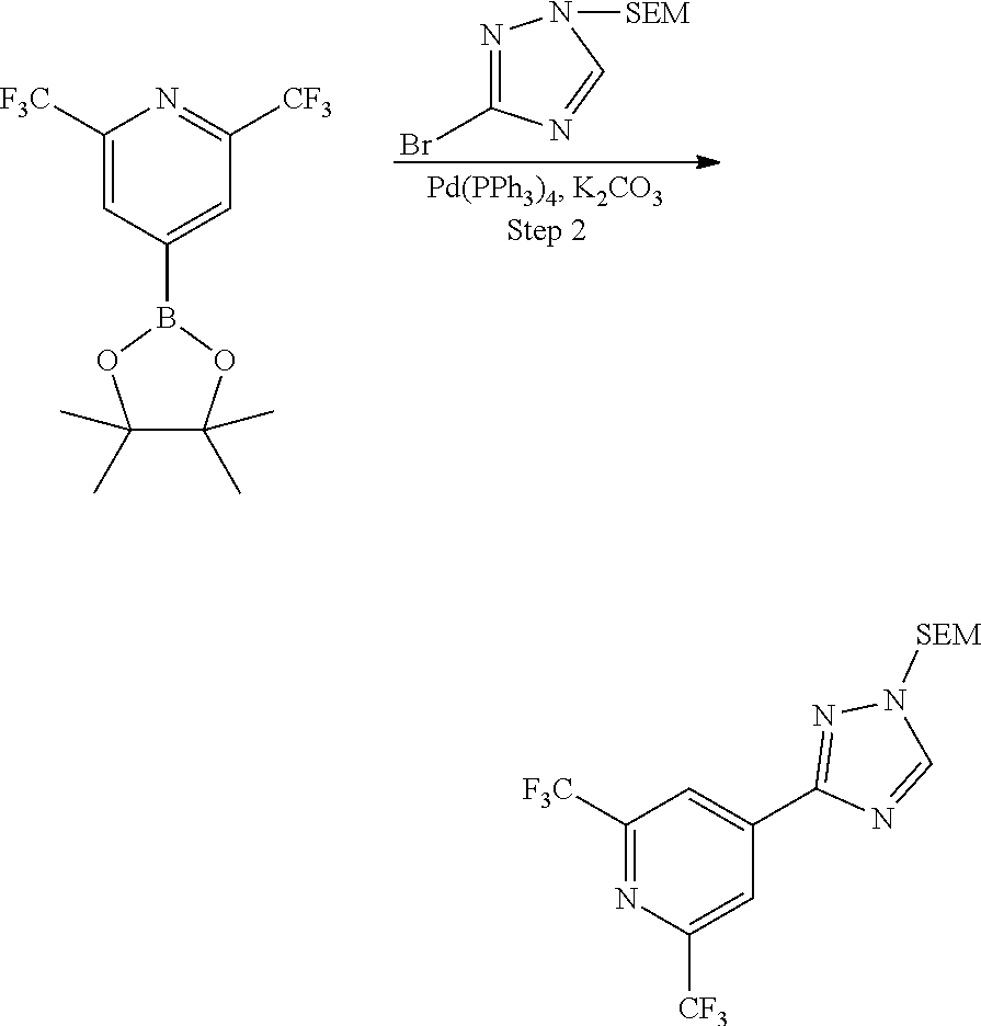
C1([F3C])=NC([CF3])=CC(C2=NN([SEM])C=N2)=C1.C1([F3C])=CC(B2OC(C)(C)C(C)(C)O2)=CC([CF3])=N1.N1=C(Br)N=CN1[SEM]
